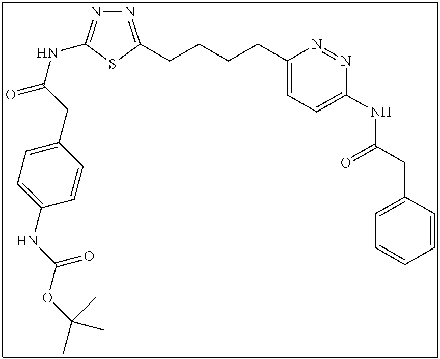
N1=C(CCCCC2=CC=C(NC(CC3=CC=CC=C3)=O)N=N2)SC(NC(=O)CC2=CC=C(NC(OC(C)(C)C)=O)C=C2)=N1
